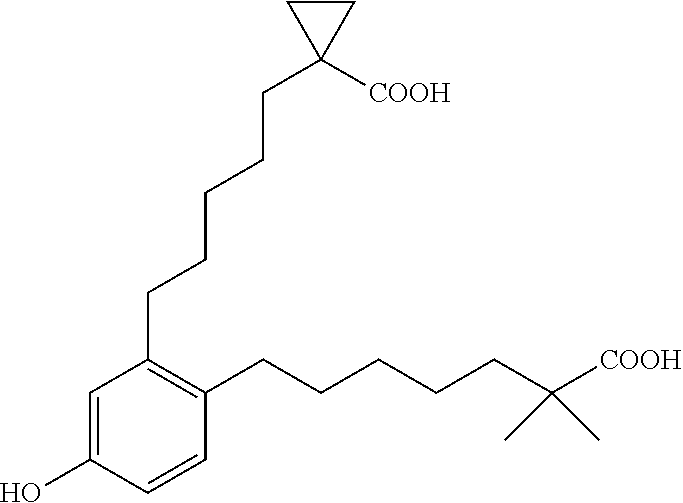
C1(CCCCCC2([COOH])CC2)=C(CCCCCC([COOH])(C)C)C=CC(O)=C1
